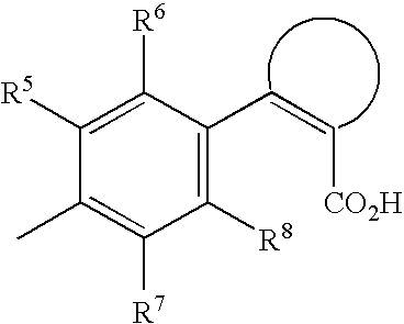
C1(C)=C([R7])C([R8])=C(C=C[CO2H])C([R6])=C1[R5]
